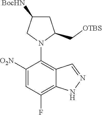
C1([O2N])=CC(F)=C2C(=C1N1C(C[OTBS])CC([BocHN])C1)C=NN2
